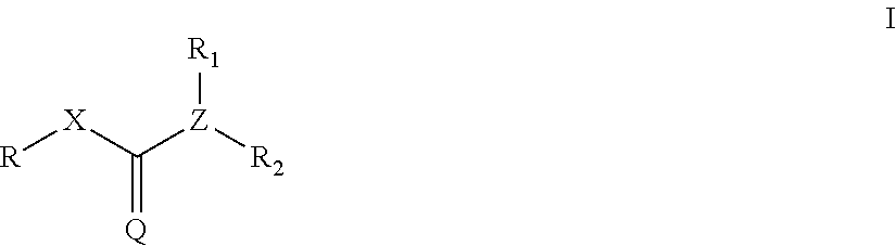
[R1][Z]([R2])C([X][R])=[Q]
